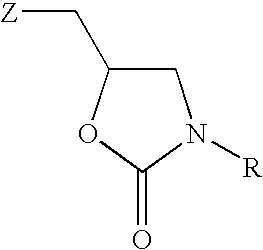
C1C(C[Z])OC(=O)N1[R]
